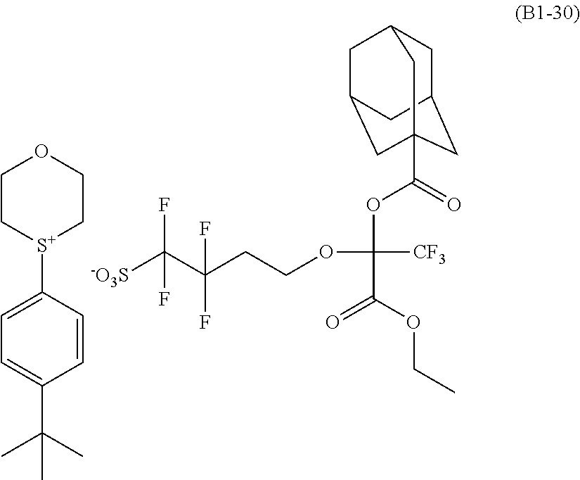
C1([S+]2CCOCC2)=CC=C(C(C)(C)C)C=C1.[-O3S]C(C(CCOC([CF3])(OC(C12CC3CC(CC(C1)C3)C2)=O)C(OCC)=O)(F)F)(F)F
